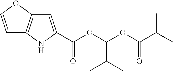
C(OC(C(C)C)=O)(OC(=O)C1=CC2=C(N1)C=CO2)C(C)C
